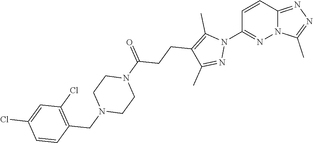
C1=CC2=NN=C(C)N2N=C1N1C(C)=C(CCC(N2CCN(CC3=C(Cl)C=C(Cl)C=C3)CC2)=O)C(C)=N1
